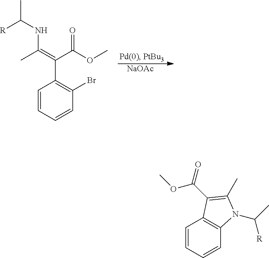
[NaOAc].CC(=C(C(OC)=O)C1=C(Br)C=CC=C1)NC([R])C.C12=C(C=CC=C1)N(C(C)[R])C(C)=C2C(OC)=O
